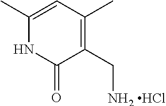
C1(C[NH2 HCl])=C(C)C=C(C)NC1=O
